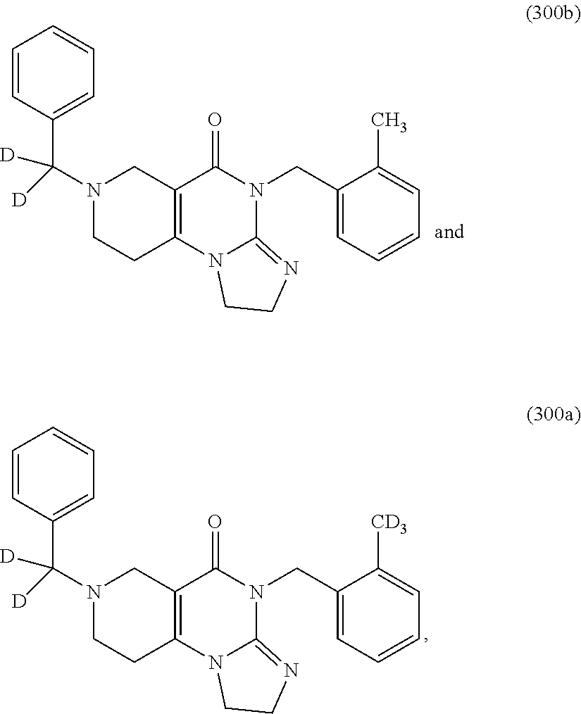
C1=CC=CC=C1C(N1CCC2=C(C1)C(=O)N(CC1=CC=CC=C1[CD3])C1=NCCN21)([D])[D].C1=CC=CC=C1C(N1CCC2=C(C1)C(=O)N(CC1=CC=CC=C1C)C1=NCCN21)([D])[D]
